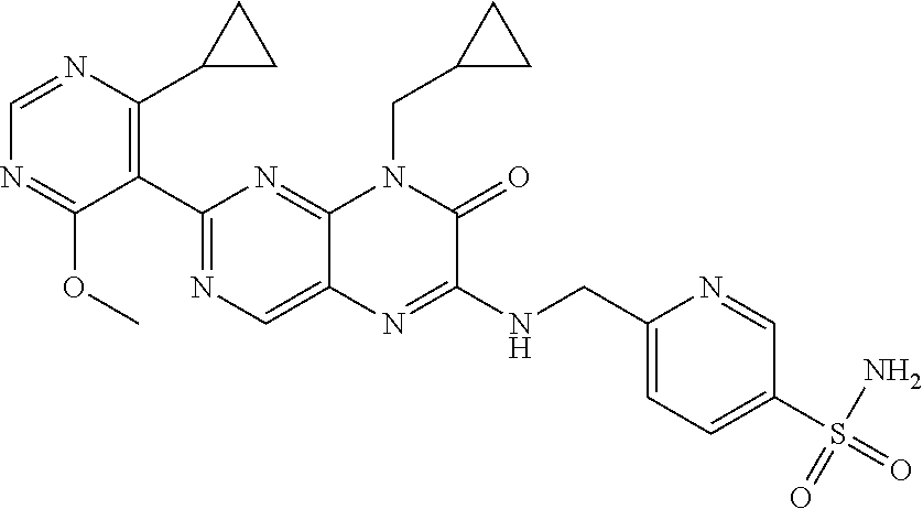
C1=NC(C2CC2)=C(C2=NC=C3C(=N2)N(CC2CC2)C(=O)C(NCC2=CC=C(S(N)(=O)=O)C=N2)=N3)C(OC)=N1
